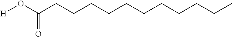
[H]OC(CCCCCCCCCCC)=O
